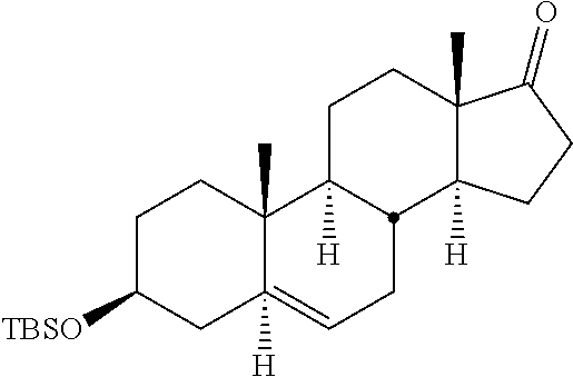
C1C([TBSO])CC2([H])=CCC3C([H])(C2(C)C1)CCC1(C)C3([H])CCC1=O
